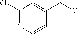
C1(Cl)=NC(C)=CC(CCl)=C1
